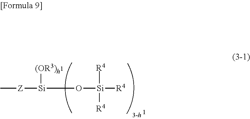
C[Z][Si](O[Si]([R4])([R4])[R4])[(OR3)h]
